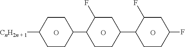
O.C1CC(C2CCC(F)CC2F)CC(F)C1C1CCC([CnH2n + 1])CC1.O.O
